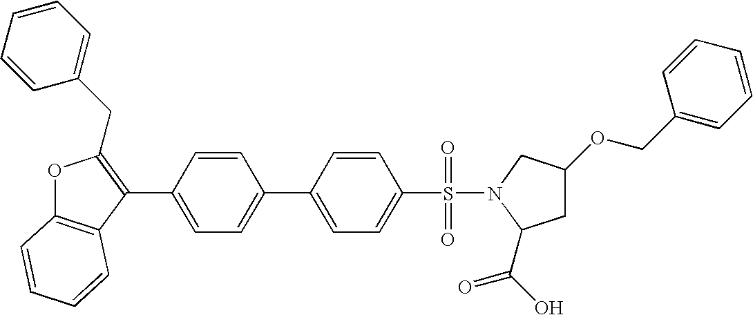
O1C2=C(C(C3=CC=C(C4=CC=C(S(N5C(C(=O)O)CC(OCC6=CC=CC=C6)C5)(=O)=O)C=C4)C=C3)=C1CC1=CC=CC=C1)C=CC=C2
